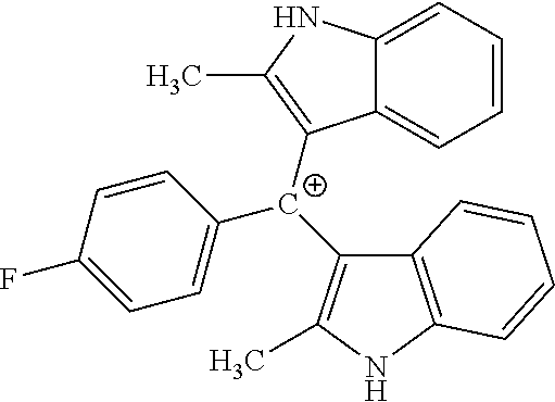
C12=CC=CC=C1C([C+](C1=CC=C(F)C=C1)C1=C(C)NC3=C1C=CC=C3)=C(C)N2
